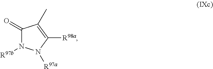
C1(=O)N([R97b])N([R97a])C([R98a])=C1C
